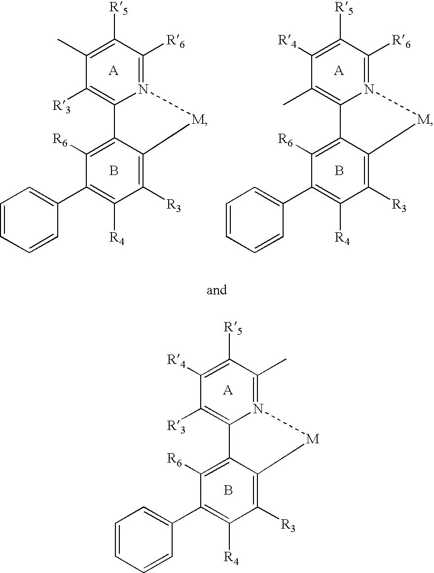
C12=C([R3])C([R4])=C([R5])C(C)=N1[M]C1=C([R3])C([R4])=C(C3=CC=CC=C3)C([R6])=C21.B.C12=C([R3])C(C)=C([R5])C([R6])=N1[M]C1=C([R3])C([R4])=C(C3=CC=CC=C3)C([R6])=C21.B.C12=C(C)C([R4])=C([R5])C([R6])=N1[M]C1=C([R3])C([R4])=C(C3=CC=CC=C3)C([R6])=C21.B
